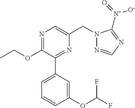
N1=C(OCC)C(C2=CC=CC(OC(F)F)=C2)=NC(CN2N=CN=C2[N+](=O)[O-])=C1
